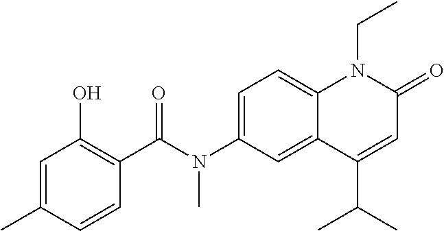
N(C1=CC=C2C(=C1)C(C(C)C)=CC(=O)N2CC)(C(C1=C(O)C=C(C)C=C1)=O)C
